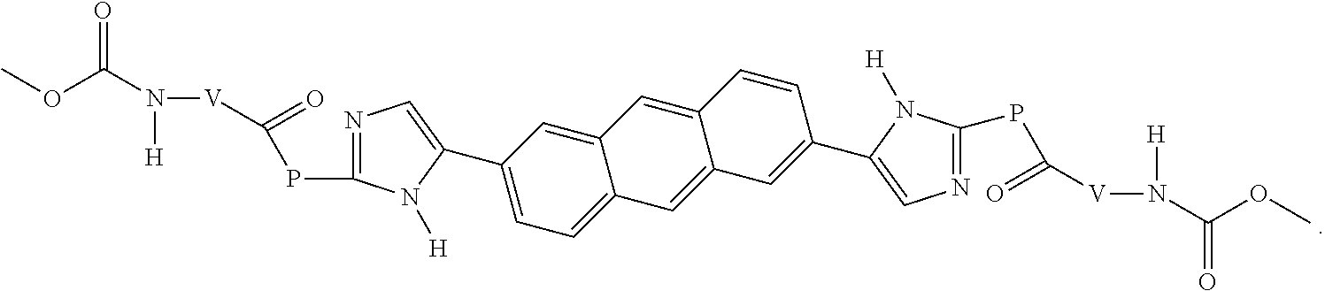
C1(C2=CN=C(PC(=O)[V]N([H])C(=O)OC)N2[H])=CC=C2C(=C1)C=C1C(=C2)C=C(C2=CN=C(PC([V]N([H])C(=O)OC)=O)N2[H])C=C1
